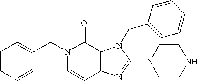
C1=CC(CN2C=CC3=C(C2=O)N(CC2=CC=CC=C2)C(N2CCNCC2)=N3)=CC=C1
